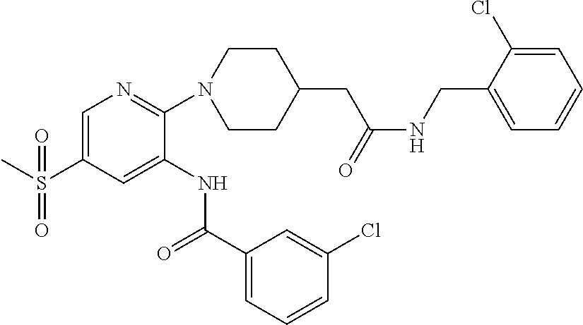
C1=C(S(C)(=O)=O)C=C(NC(C2=CC=CC(Cl)=C2)=O)C(N2CCC(CC(=O)NCC3=CC=CC=C3Cl)CC2)=N1
